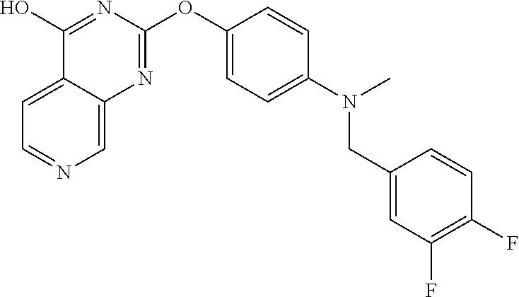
C12=CC=NC=C1N=C(OC1=CC=C(N(C)CC3=CC(F)=C(F)C=C3)C=C1)N=C2O
